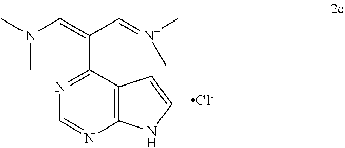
C1=NC2=C(C(C(C=[N+](C)C)=CN(C)C)=N1)C=CN2.[Cl-]
